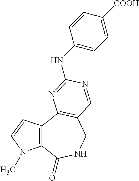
C12=C(C3=C(CNC1=O)C=NC(NC1=CC=C([COOH])C=C1)=N3)C=CN2C
